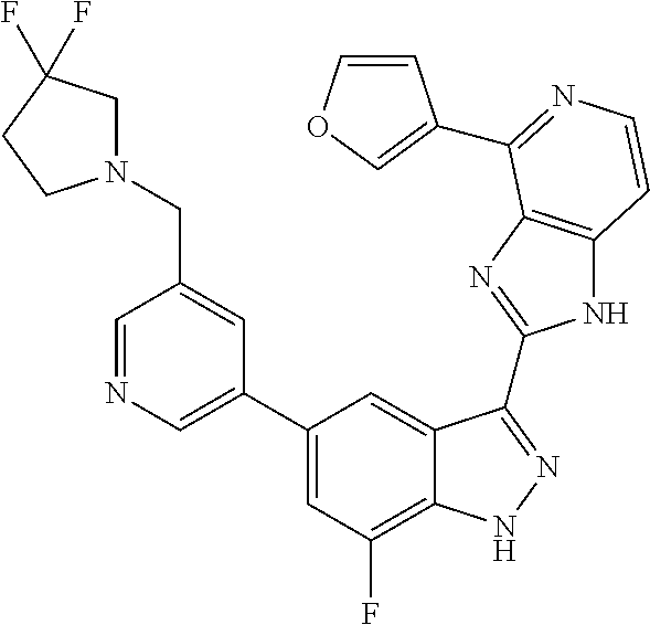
C1=C(C2=CC(F)=C3C(=C2)C(C2=NC4=C(N2)C=CN=C4C2=COC=C2)=NN3)C=C(CN2CC(F)(F)CC2)C=N1
